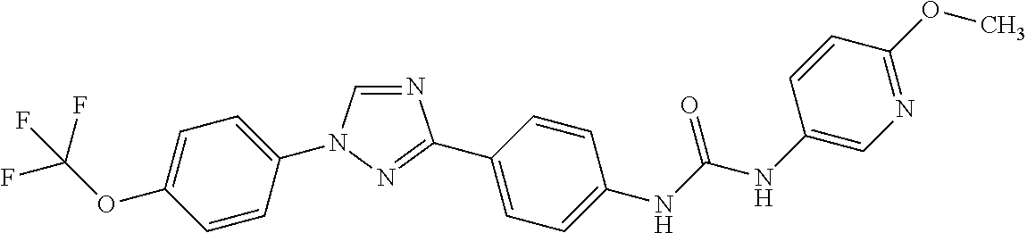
C1=C(N2C=NC(C3=CC=C(NC(NC4=CN=C(OC)C=C4)=O)C=C3)=N2)C=CC(OC(F)(F)F)=C1
